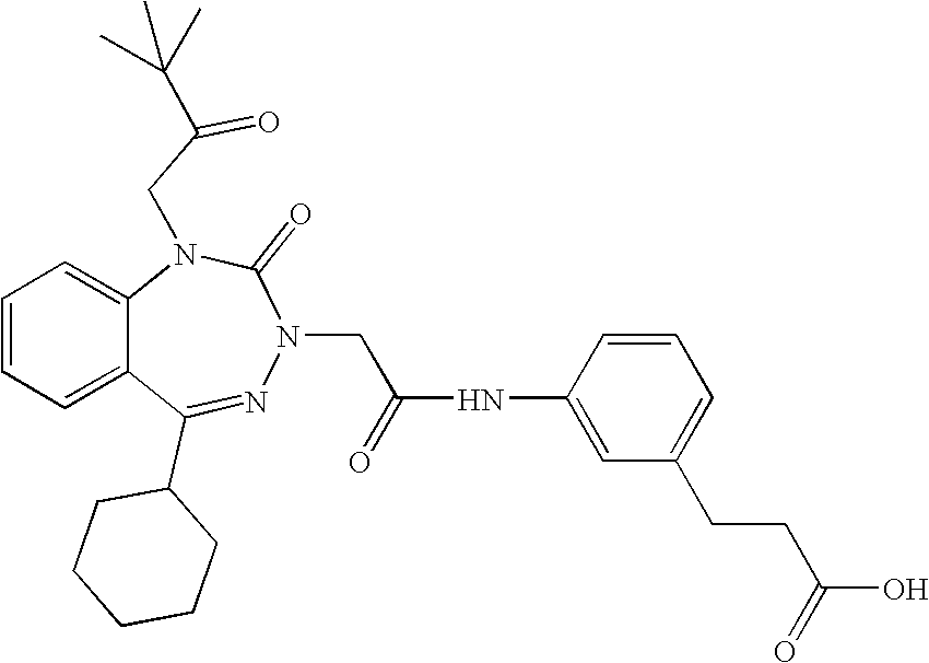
C1=CC=C2C(=C1)N(CC(=O)C(C)(C)C)C(=O)N(CC(NC1=CC(CCC(=O)O)=CC=C1)=O)N=C2C1CCCCC1
